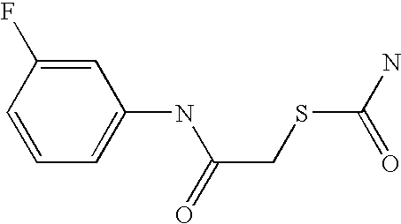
C1=C(NC(CSC(N)=O)=O)C=C(F)C=C1
